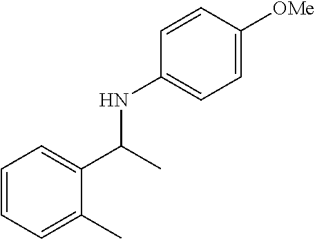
C1=CC=C(C)C(C(C)NC2=CC=C([OMe])C=C2)=C1
